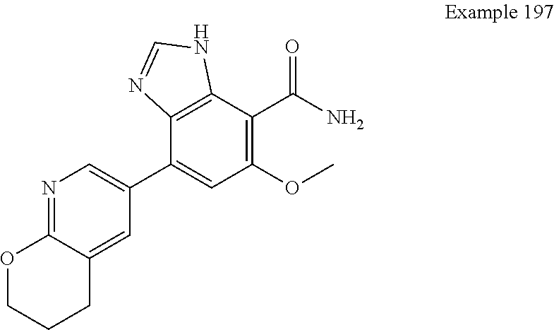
C1=C2C(=NC=C1C1=CC(OC)=C(C(N)=O)C3=C1N=CN3)OCCC2
